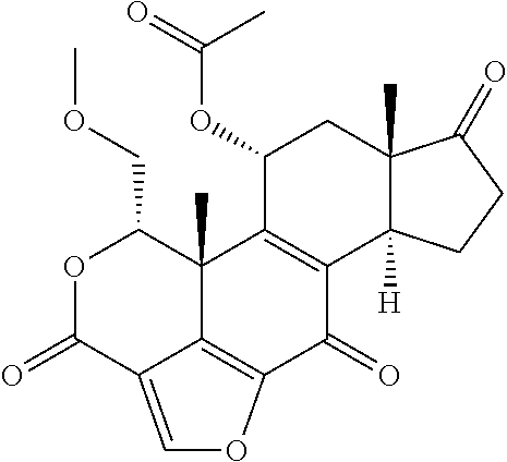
C(OC1C2=C(C3([H])C(C)(C1)C(=O)CC3)C(=O)C1=C3C2(C)C(COC)OC(=O)C3=CO1)(=O)C
